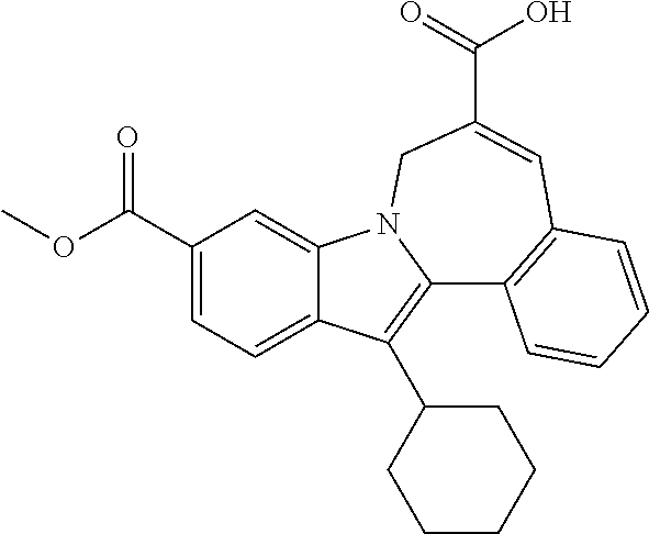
C1(C(OC)=O)=CC=C2C(=C1)N1C(=C2C2CCCCC2)C2=C(C=C(C(O)=O)C1)C=CC=C2
